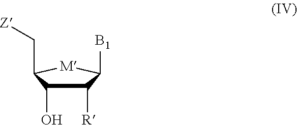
C1([R])C(O)C(C[Z])[M]C1[B1]
